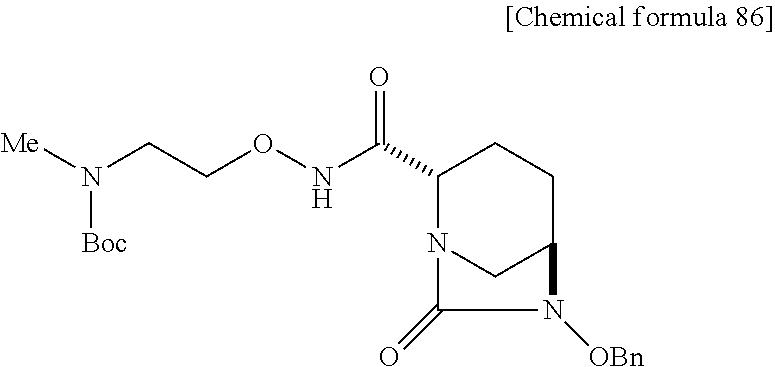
C1(C(NOCCN([Me])[Boc])=O)N2CC(CC1)N([OBn])C2=O
